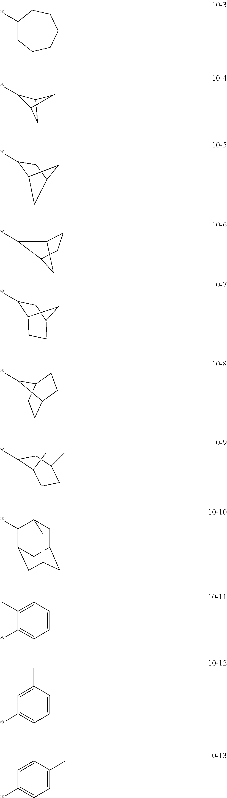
*C1CCCCCC1.*C1C2CC3CC(CC1C3)C2.*C1C2CC1C2.*C1C2CC(C1)C2.*C1C2CCC1C2.*C1C2CCC(C1)C2.*C1C2CCC1CC2.C12CCC(CC1*)CC2.C1(C)=CC=CC=C1*.C1=C(C)C=CC=C1*.C1=CC(C)=CC=C1*
